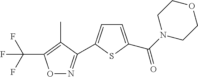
FC(F)(F)C1=C(C)C(C2=CC=C(C(=O)N3CCOCC3)S2)=NO1
